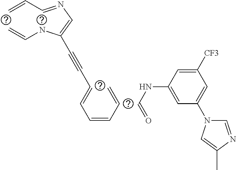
C=CC=NC=C(NC=C)C#CC=CC=CC=C.C(NC1=CC(N2C=NC(C)=C2)=CC([CF3])=C1)=O
